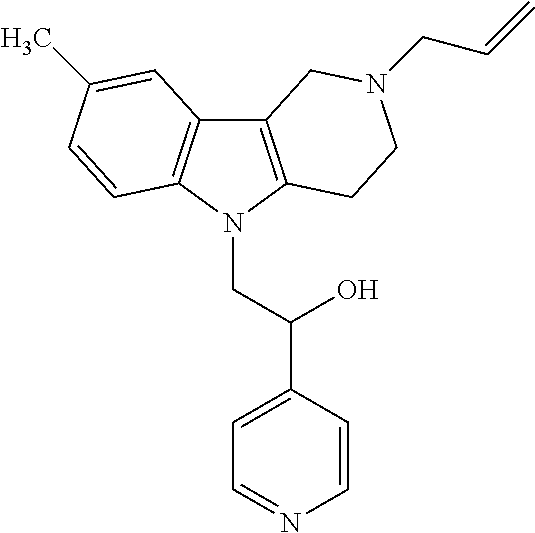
C12=C(N(CC(C3=CC=NC=C3)O)C3=C1C=C(C)C=C3)CCN(CC=C)C2
